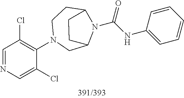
C1=NC=C(Cl)C(N2CC3N(C(NC4=CC=CC=C4)=O)C(CC2)CC3)=C1Cl
